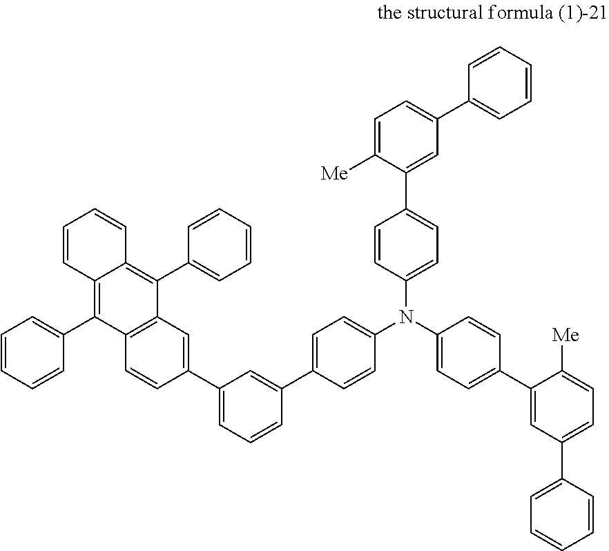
C1=C(C2=CC3=C(C=C2)C(C2=CC=CC=C2)=C2C(=C3C3=CC=CC=C3)C=CC=C2)C=C(C2=CC=C(N(C3=CC=C(C4=CC(C5=CC=CC=C5)=CC=C4[Me])C=C3)C3=CC=C(C4=CC(C5=CC=CC=C5)=CC=C4[Me])C=C3)C=C2)C=C1
